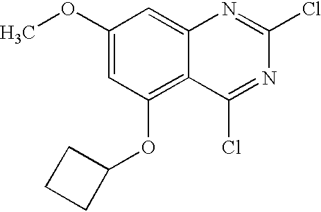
COC1=CC(OC2CCC2)=C2C(=C1)N=C(Cl)N=C2Cl
